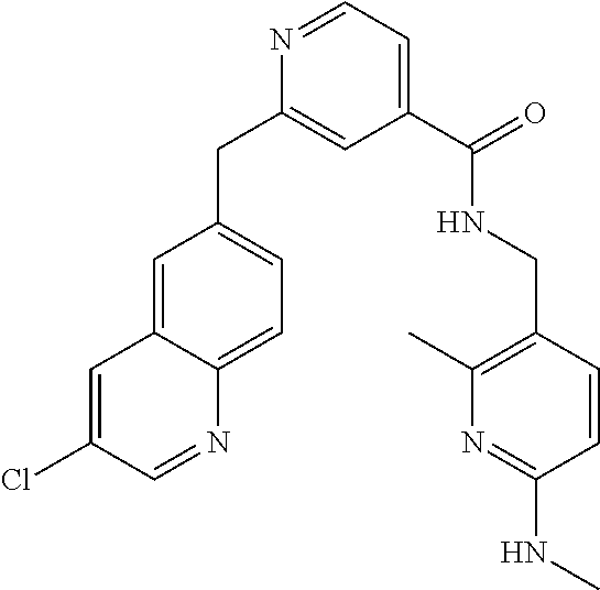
C1=C(Cl)C=NC2=CC=C(CC3=CC(C(=O)NCC4=C(C)N=C(NC)C=C4)=CC=N3)C=C12
